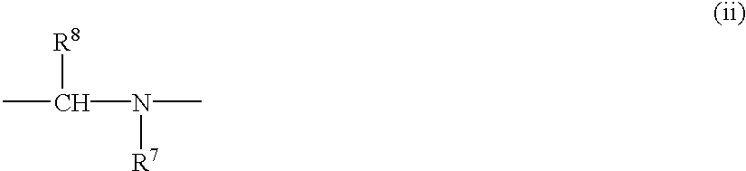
CC([R8])N([R7])C
